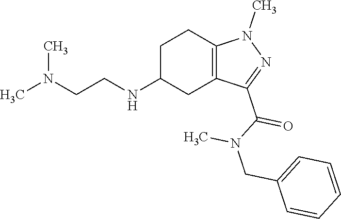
C1C(NCCN(C)C)CC2=C(C1)N(C)N=C2C(=O)N(C)CC1=CC=CC=C1
